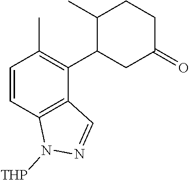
C1=CC2=C(C(C3CC(=O)CCC3C)=C1C)C=NN2[THP]
